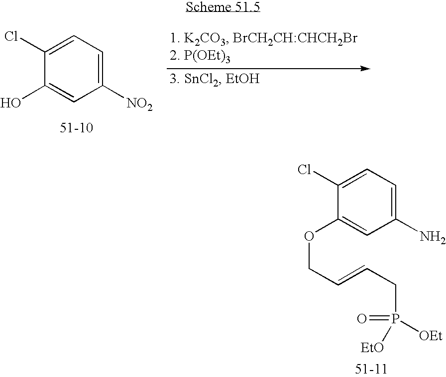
C1([NO2])=CC=C(Cl)C(O)=C1.C1(N)=CC=C(Cl)C(OCC=CCP(=O)([EtO])[OEt])=C1
